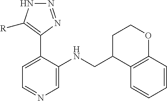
C1=C(C2=C([R])NN=N2)C(NCC2C3=C(OCC2)C=CC=C3)=CN=C1
